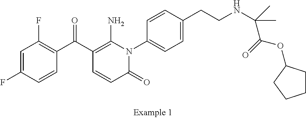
C1=C(F)C=CC(C(C2=C(N)N(C3=CC=C(CCNC(C(OC4CCCC4)=O)(C)C)C=C3)C(=O)C=C2)=O)=C1F
